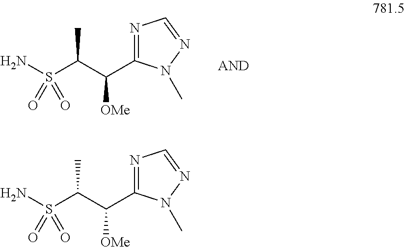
NS(C(C(C1=NC=NN1C)[OMe])C)(=O)=O.NS(C(C(C1=NC=NN1C)[OMe])C)(=O)=O
